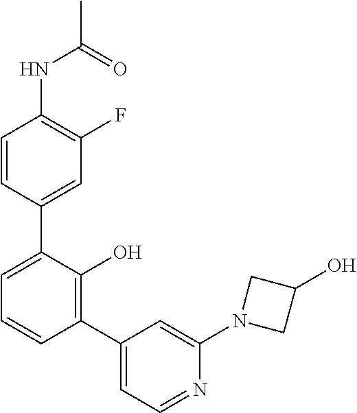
C1(NC(C)=O)=C(F)C=C(C2=CC=CC(C3=CC=NC(N4CC(O)C4)=C3)=C2O)C=C1
